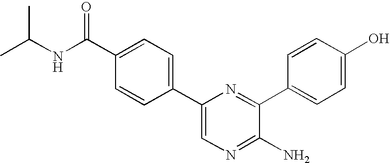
C1=C(C2=CC=C(C(NC(C)C)=O)C=C2)N=C(C2=CC=C(O)C=C2)C(N)=N1
